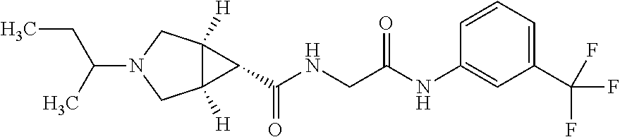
CC(CC)N1CC2([H])C([H])(C1)C2C(NCC(NC1=CC(C(F)(F)F)=CC=C1)=O)=O
